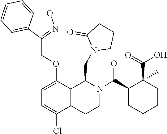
C1(COC2=CC=C(Cl)C3=C2C(CN2CCCC2=O)N(C(C2CCCCC2(C(=O)O)C)=O)CC3)=NOC2=CC=CC=C12
